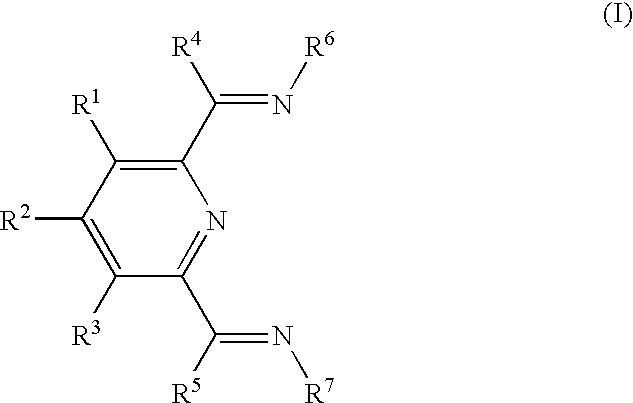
C1([R3])=C([R2])C([R1])=C(C([R4])=N[R6])N=C1C([R5])=N[R7]
